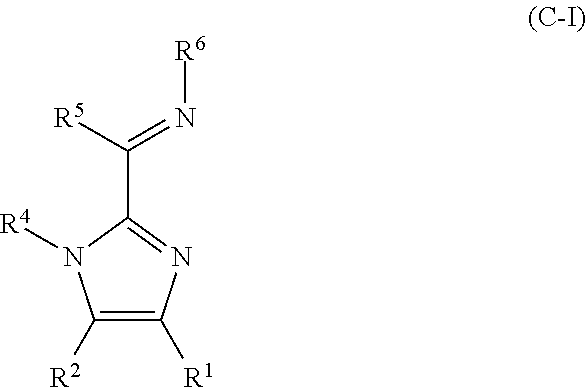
C1([R2])=C([R1])N=C(C(=N[R6])[R5])N1[R4]
